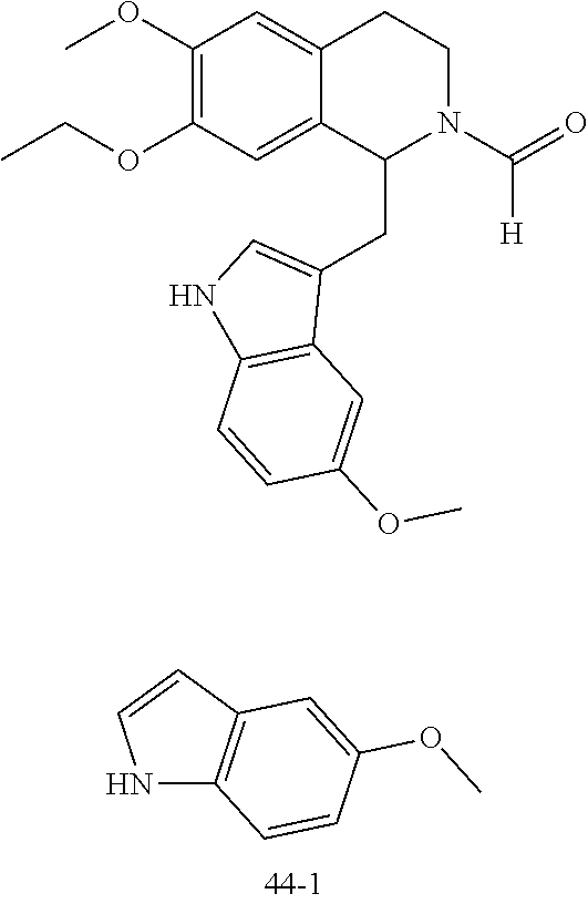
C1(OC)=C(OCC)C=C2C(=C1)CCN(C(=O)[H])C2CC1=CNC2=C1C=C(OC)C=C2.N1C2=C(C=C1)C=C(OC)C=C2
